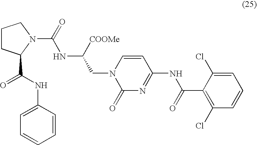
N(C([COOMe])CN1C(=O)N=C(NC(C2=C(Cl)C=CC=C2Cl)=O)C=C1)C(N1CCCC1C(NC1=CC=CC=C1)=O)=O
